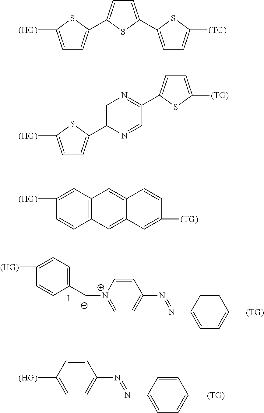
C1(C[N+]2=CC=C(N=NC3=CC=C([(TG)])C=C3)C=C2)=CC=C([(HG)])C=C1.I.[(HG)]C1=CC=C(C2=CC=C(C3=CC=C([(TG)])S3)S2)S1.[(HG)]C1=CC=C(C2=CN=C(C3=CC=C([(TG)])S3)C=N2)S1.C12=C(C=C([(HG)])C=C1)C=C1C(=C2)C=C([(TG)])C=C1.C1([(HG)])=CC=C(N=NC2=CC=C([(TG)])C=C2)C=C1
